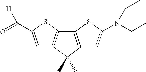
C1=C(C(=O)[H])SC2=C1C(C)(C)C1=C2SC(N(CC)CC)=C1
